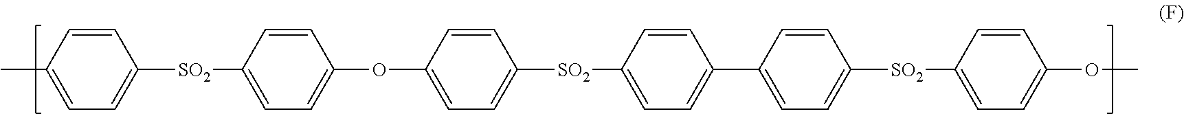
CC1=CC=C([SO2]C2=CC=C(OC3=CC=C([SO2]C4=CC=C(C5=CC=C([SO2]C6=CC=C(OC)C=C6)C=C5)C=C4)C=C3)C=C2)C=C1
